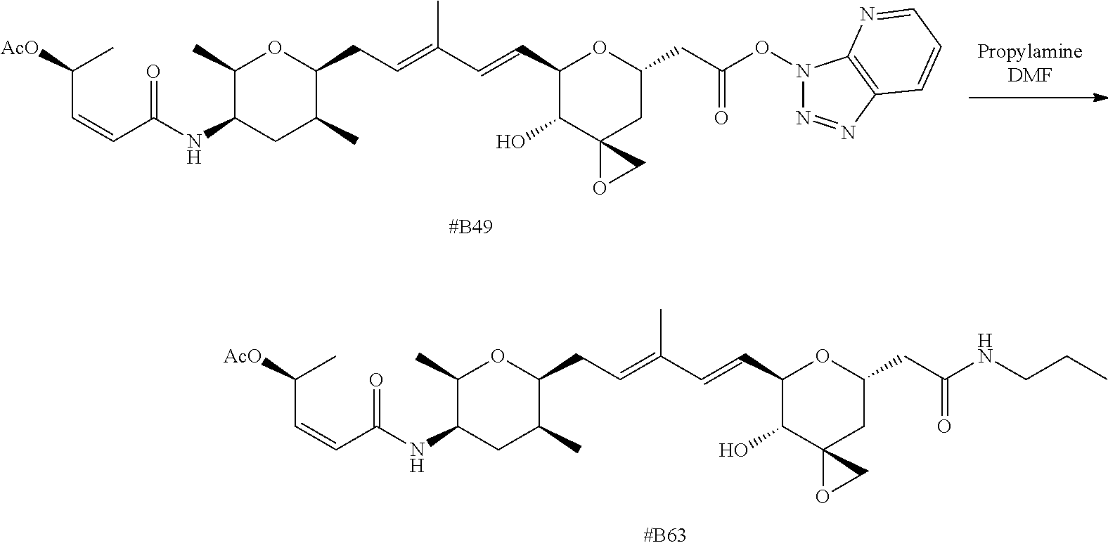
C1(C)C(NC(C=CC([AcO])C)=O)CC(C)C(CC=C(C=CC2C(O)C3(CC(CC(=O)ON4N=NC5=C4N=CC=C5)O2)OC3)C)O1.C1(C)C(NC(C=CC([AcO])C)=O)CC(C)C(CC=C(C=CC2C(O)C3(CC(CC(=O)NCCC)O2)OC3)C)O1
